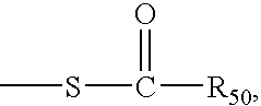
CSC(=O)[R50]
